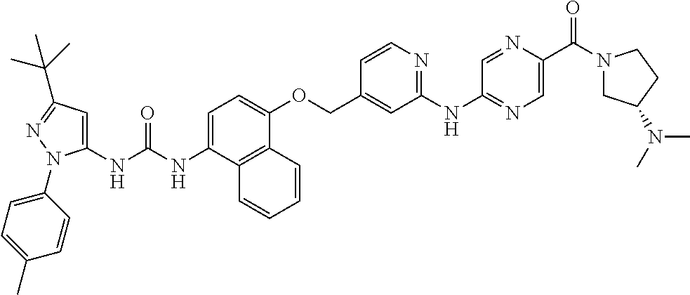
C1=C(NC(NC2=CC(C(C)(C)C)=NN2C2=CC=C(C)C=C2)=O)C2=C(C(OCC3=CC(NC4=NC=C(C(N5CC(N(C)C)CC5)=O)N=C4)=NC=C3)=C1)C=CC=C2
